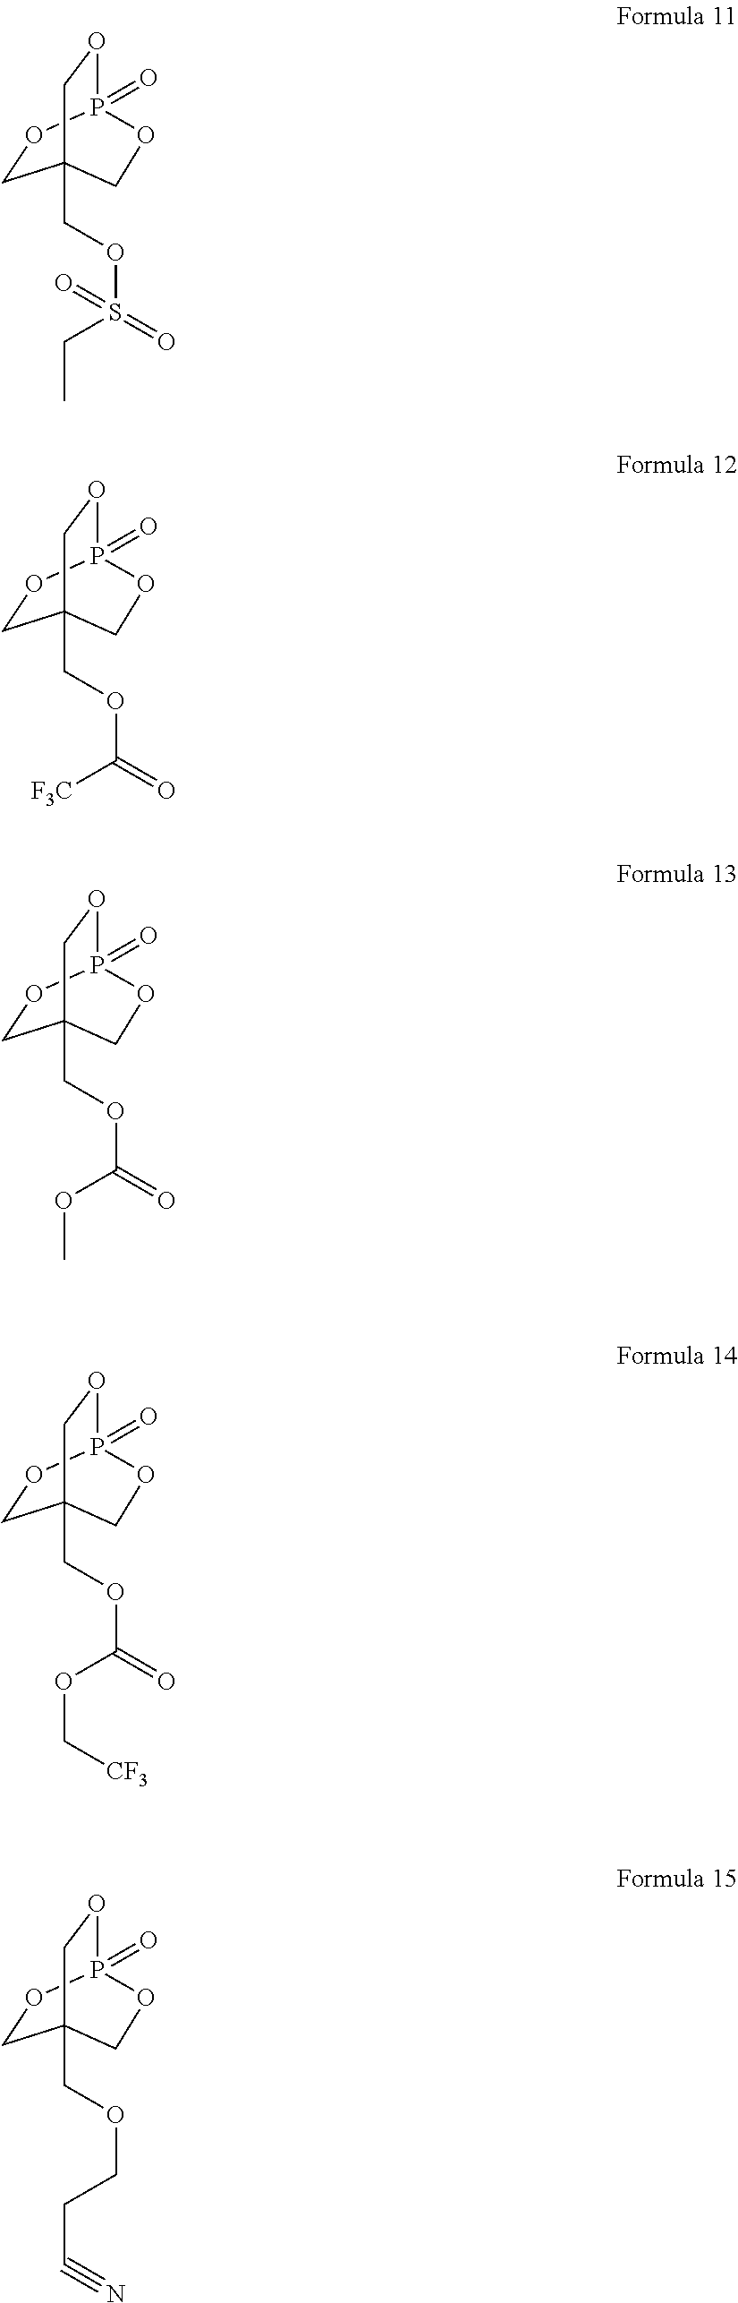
C1OP2(=O)OCC1(COS(CC)(=O)=O)CO2.C1OP2(=O)OCC1(COC([F3C])=O)CO2.C1OP2(=O)OCC1(COC(OC)=O)CO2.C1OP2(=O)OCC1(COC(OC[CF3])=O)CO2.C1OP2(=O)OCC1(COCCC#N)CO2
